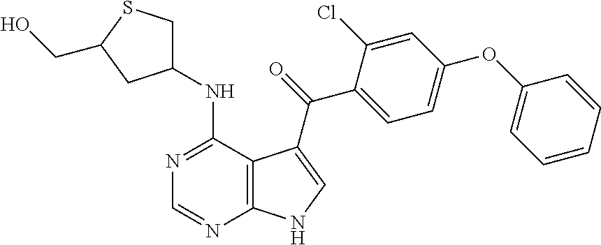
N1=C(NC2CSC(CO)C2)C2=C(N=C1)NC=C2C(=O)C1=CC=C(OC2=CC=CC=C2)C=C1Cl
